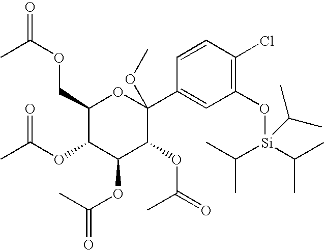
C1(COC(=O)C)C(OC(C)=O)C(OC(=O)C)C(OC(=O)C)C(C2=CC(O[Si](C(C)C)(C(C)C)C(C)C)=C(Cl)C=C2)(OC)O1
